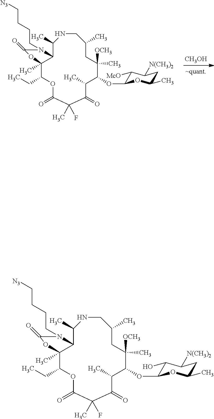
[N3]CCCCN1C(=O)OC2(C)C1C(C)NCC(C)CC([OCH3])(C)C(OC1C(O)C([N(CH3)2])CC(C)O1)C(C)C(=O)C(C)(F)C(=O)OC2CC.[CH3OH].[N3]CCCCN1C(=O)OC2(C)C1C(C)NCC(C)CC([OCH3])(C)C(OC1C([McO])C([N(CH3)2])CC(C)O1)C(C)C(=O)C(C)(F)C(=O)OC2CC
